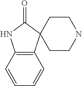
C12=C(C=CC=C1)NC(=O)C21CCNCC1
